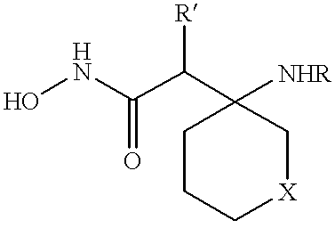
ONC(C(C1([NHR])CCC[X]C1)[R])=O
